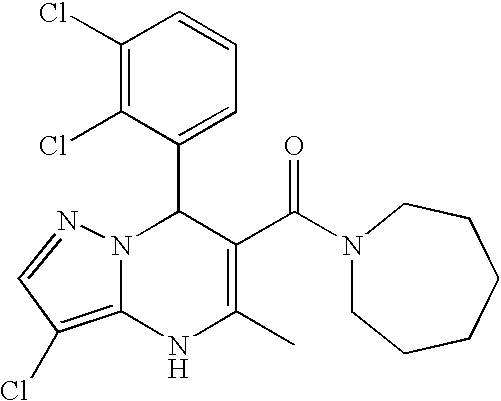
C1(Cl)=C(Cl)C(C2N3C(=C(Cl)C=N3)NC(C)=C2C(=O)N2CCCCCC2)=CC=C1
